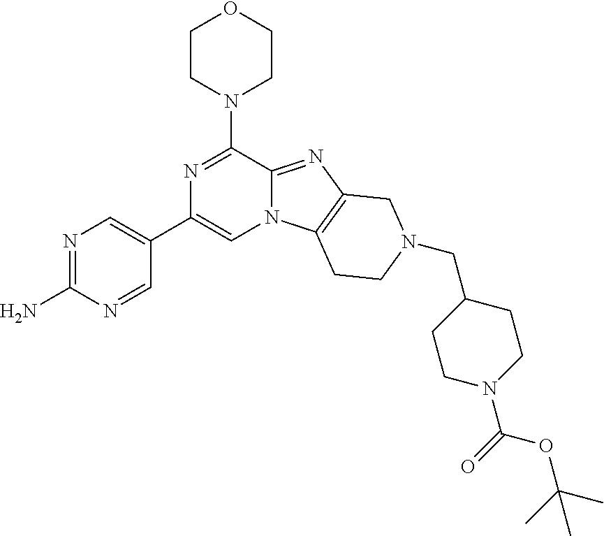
N1=C(N2CCOCC2)C2=NC3=C(N2C=C1C1=CN=C(N)N=C1)CCN(CC1CCN(C(OC(C)(C)C)=O)CC1)C3
